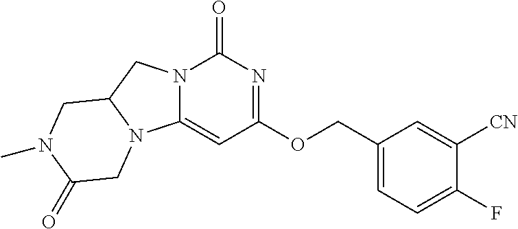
N12C(=CC(OCC3=CC=C(F)C([CN])=C3)=NC1=O)N1C(C2)CN(C)C(=O)C1
